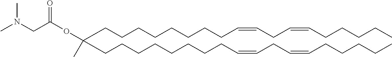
C(CCCCCCC=CCC=CCCCCC)CC(CCCCCCCCC=CCC=CCCCCC)(OC(=O)CN(C)C)C
